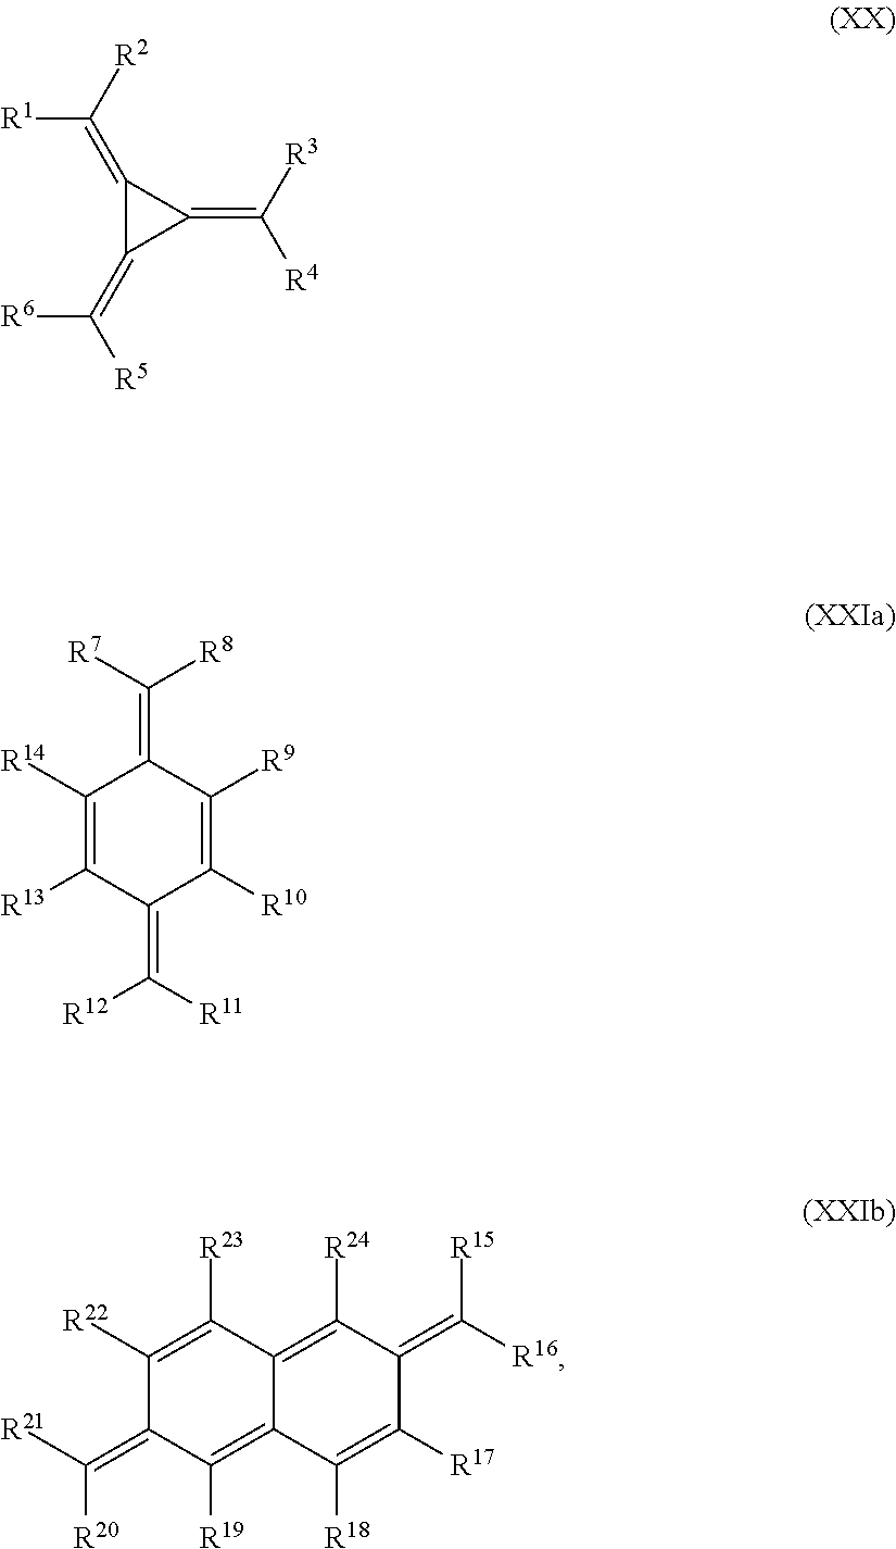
C1(=C([R3])[R4])C(=C([R2])[R1])C1=C([R5])[R6].C(=C1C([R14])=C([R13])C(=C([R12])[R11])C([R10])=C1[R9])([R7])[R8].C1([R22])=C([R23])C2=C([R24])C(=C([R16])[R15])C([R17])=C([R18])C2=C([R19])C1=C([R21])[R20]
